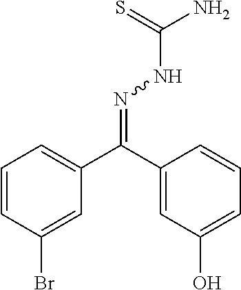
C1=CC(Br)=CC(C(C2=CC(O)=CC=C2)=NNC(N)=S)=C1
